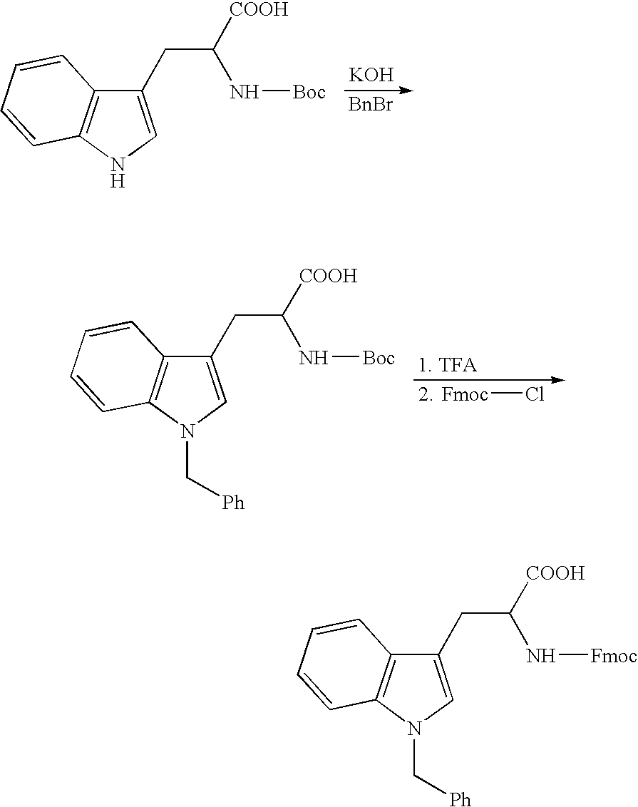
C1(CC([COOH])N[Boc])=CNC2=C1C=CC=C2.[KOH].[BnBr].C1(CC([COOH])N[Boc])=CN(C[Ph])C2=C1C=CC=C2.[Fmoc]Cl.C1(CC([COOH])N[Fmoc])=CN(C[Ph])C2=C1C=CC=C2
